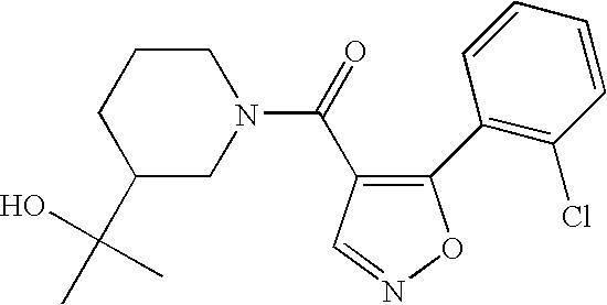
N1(C(=O)C2=C(C3=C(Cl)C=CC=C3)ON=C2)CCCC(C(C)(O)C)C1
